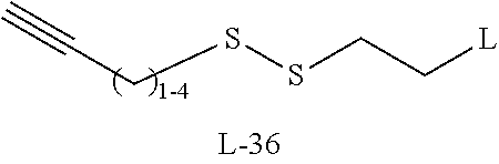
C#CCSSCC[L]
